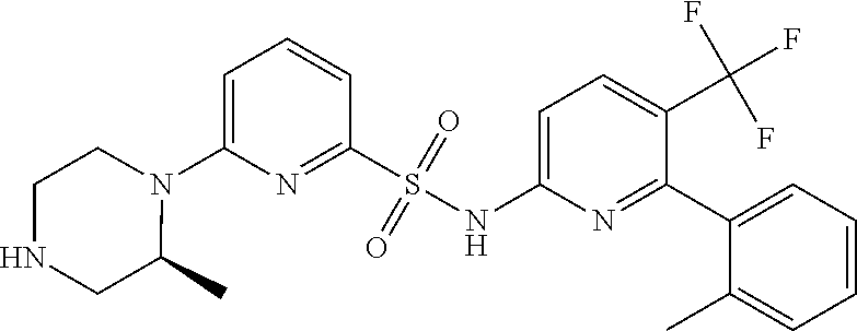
N1(C2=CC=CC(S(NC3=CC=C(C(F)(F)F)C(C4=CC=CC=C4C)=N3)(=O)=O)=N2)CCNCC1C
